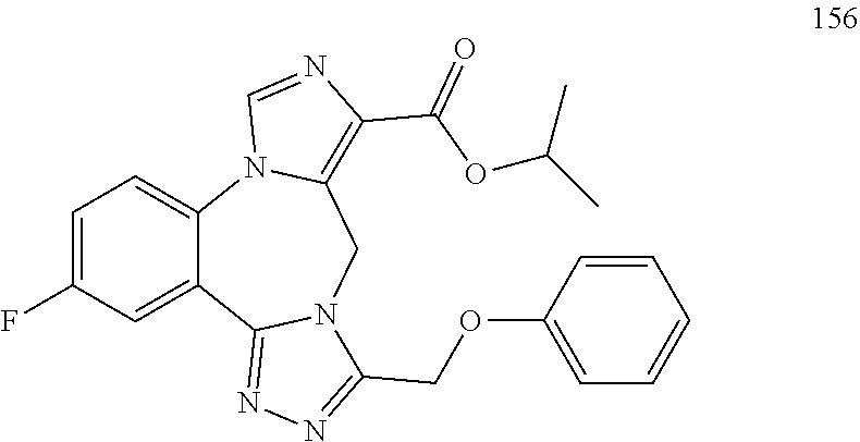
C1=C(F)C=C2C(=C1)N1C(=C(C(OC(C)C)=O)N=C1)CN1C2=NN=C1COC1=CC=CC=C1
